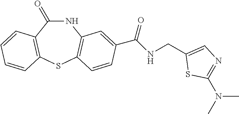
N1C(=O)C2=C(SC3=C1C=C(C(NCC1=CN=C(N(C)C)S1)=O)C=C3)C=CC=C2
